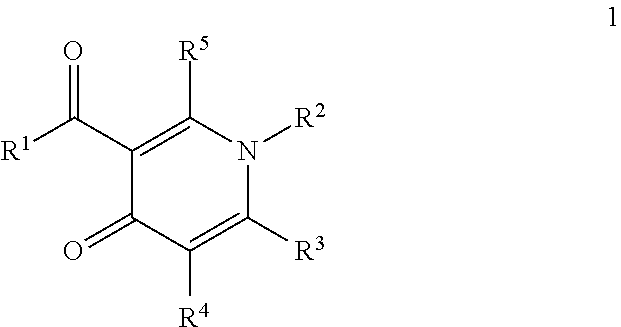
C1(C([R1])=O)=C([R5])N([R2])C([R3])=C([R4])C1=O
